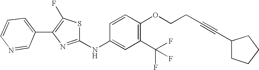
C1=CC=C(C2=C(F)SC(NC3=CC(C(F)(F)F)=C(OCCC#CC4CCCC4)C=C3)=N2)C=N1
